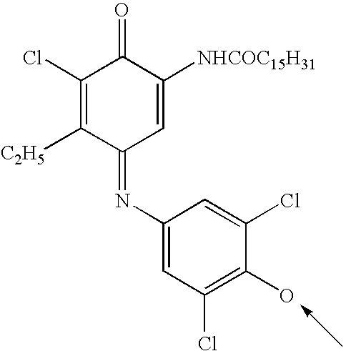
C1(=NC2=CC(Cl)=C(O)C(Cl)=C2)C=C([NHCOC15H31])C(=O)C(Cl)=C1[C2H5]
